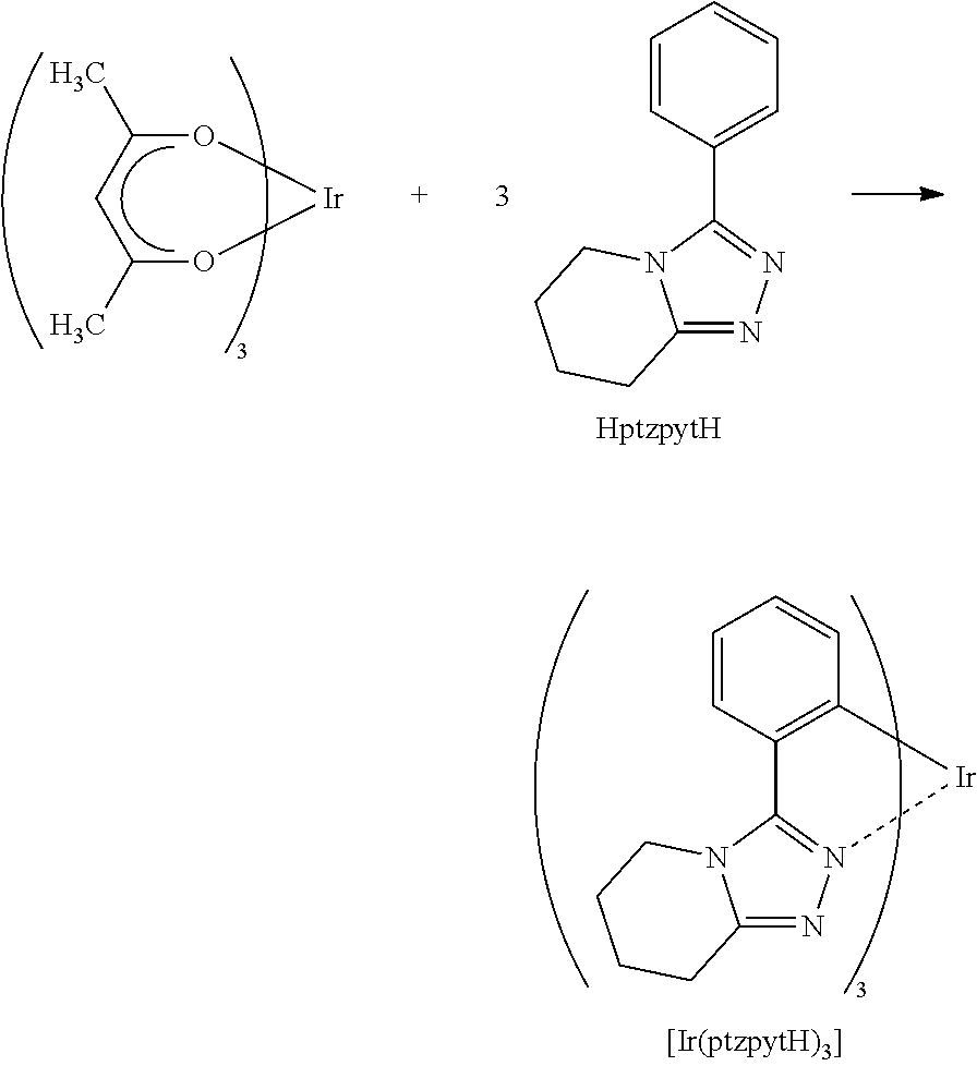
C12=NN3=C(N1CCCC2)C1=C(C=CC=C1)[Ir]3.C1(C)O[Ir]OC(C)C1.C12=NN=C(C3=CC=CC=C3)N1CCCC2
